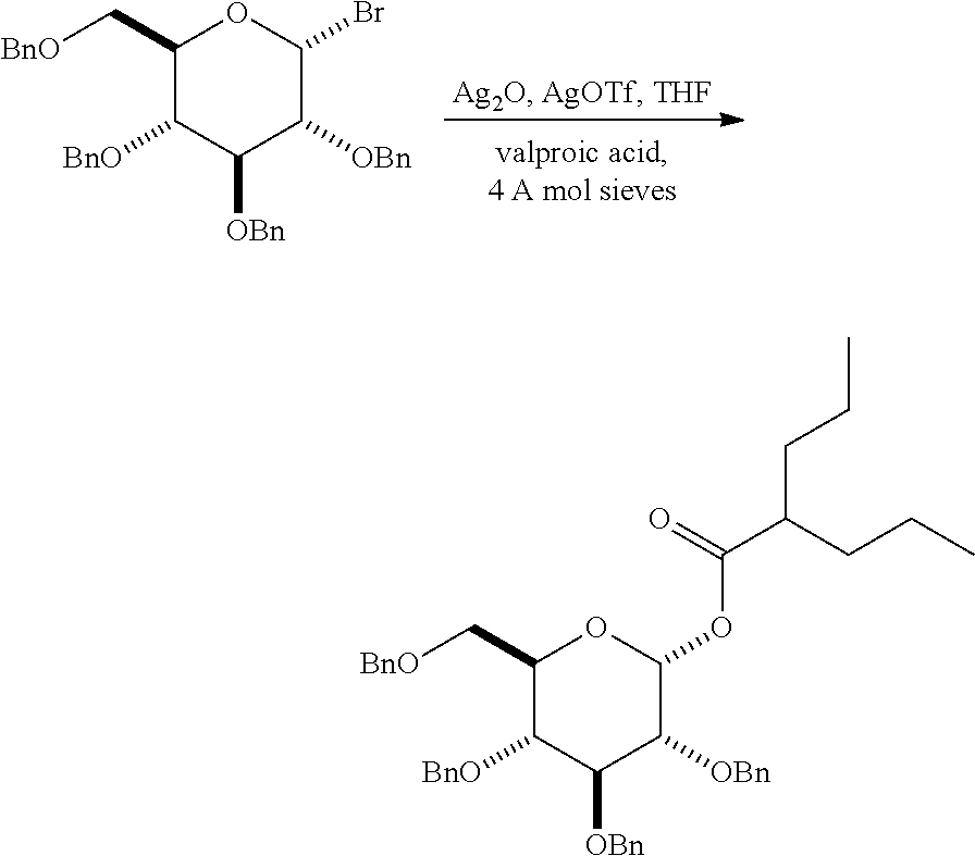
C1(C[BnO])C([BnO])C([OBn])C([OBn])C(Br)O1.C1(C[BnO])C([BnO])C([OBn])C([OBn])C(OC(=O)C(CCC)CCC)O1
